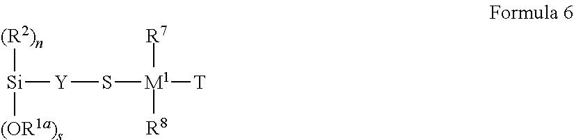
[Si]([Y]S[M1]([T])([R7])[R8])([(R2)n])[(OR1a)s]
